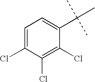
C1=C(Cl)C(Cl)=C(Cl)C(C(C)(C)C)=C1
